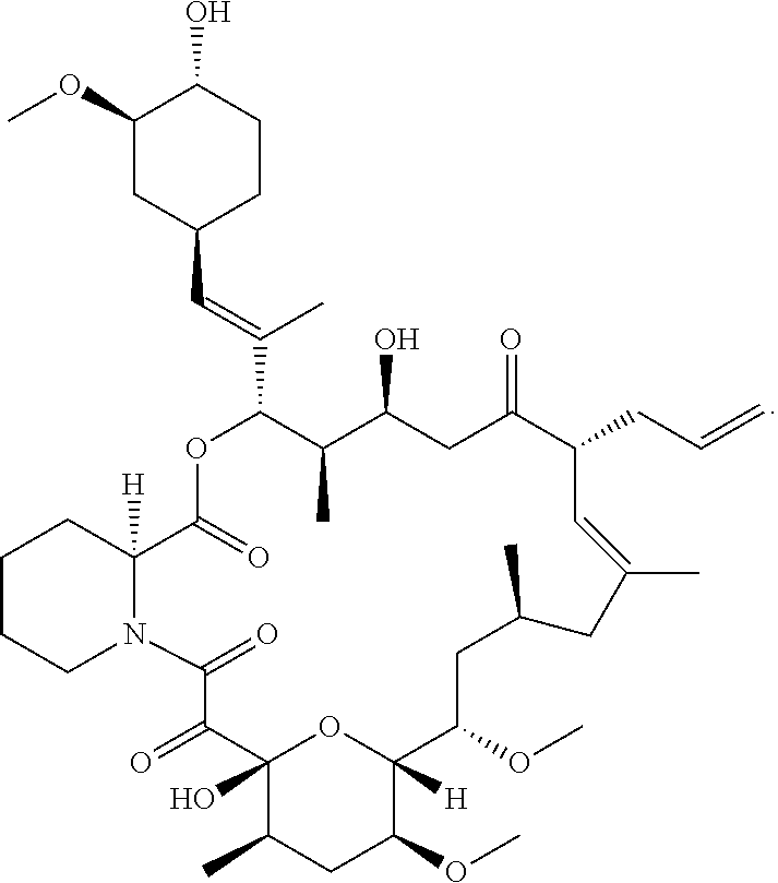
C1(OC)CC(C=C(C2C(C)C(O)CC(=O)C(CC=C)C=C(C)CC(C)CC(OC)C3([H])C(OC)CC(C)C(O)(O3)C(=O)C(=O)N3C([H])(C(=O)O2)CCCC3)C)CCC1O
